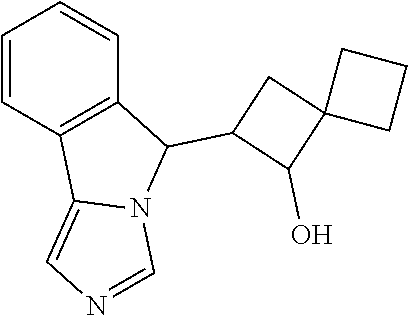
C1=CC2=C(C=C1)C(C1C(O)C3(C1)CCC3)N1C2=CN=C1
